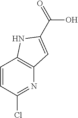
C12=C(NC(C(=O)O)=C1)C=CC(Cl)=N2
